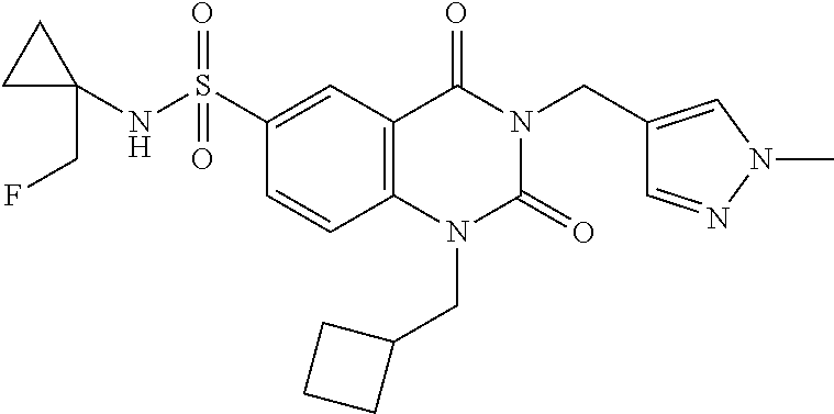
C(N1C(=O)N(CC2CCC2)C2=C(C1=O)C=C(S(=O)(=O)NC1(CF)CC1)C=C2)C1=CN(C)N=C1
